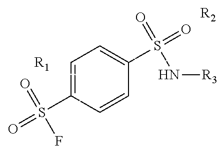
C1=C(S(=O)(F)=O)C=CC(S(=O)(=O)N[R3])=C1.[R1].[R2]
